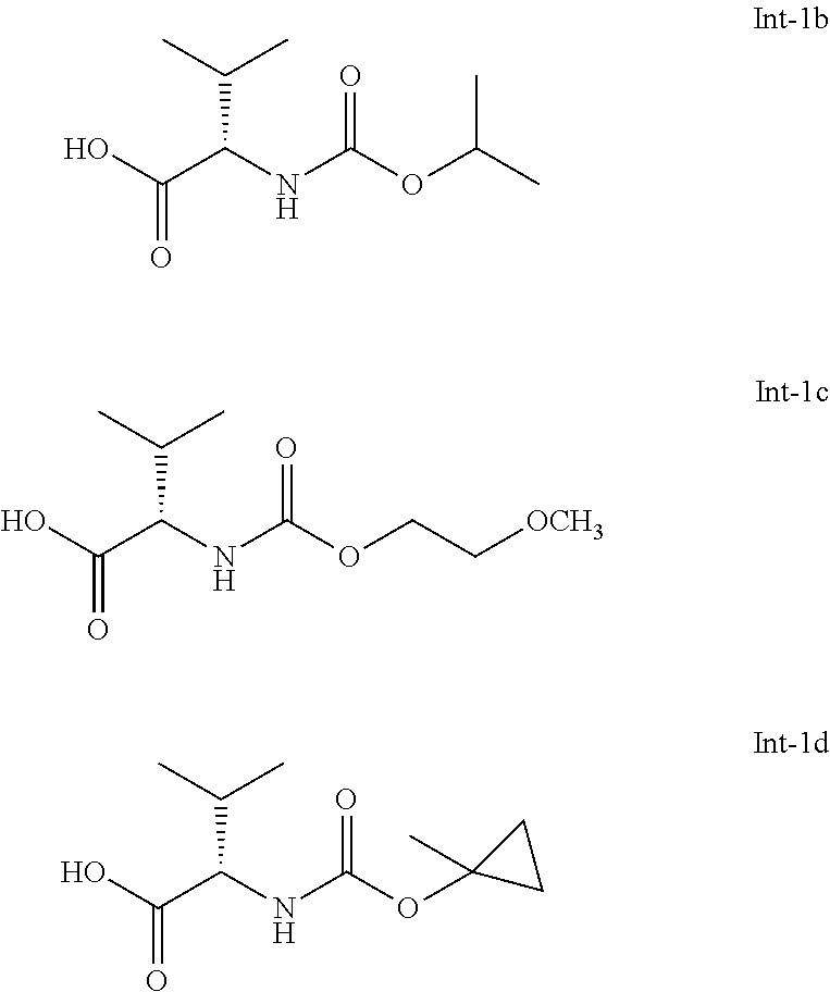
OC(C(NC(OC(C)C)=O)C(C)C)=O.OC(C(NC(OCC[OCH3])=O)C(C)C)=O.OC(C(NC(OC1(C)CC1)=O)C(C)C)=O
